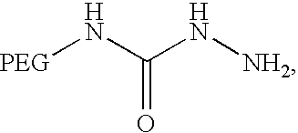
[PEG]NC(N[NH2])=O
